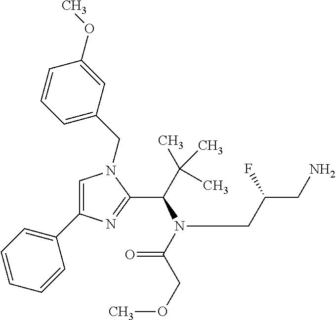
C1=C(C2=CC=CC=C2)N=C(C(N(CC(CN)F)C(=O)COC)C(C)(C)C)N1CC1=CC=CC(OC)=C1
